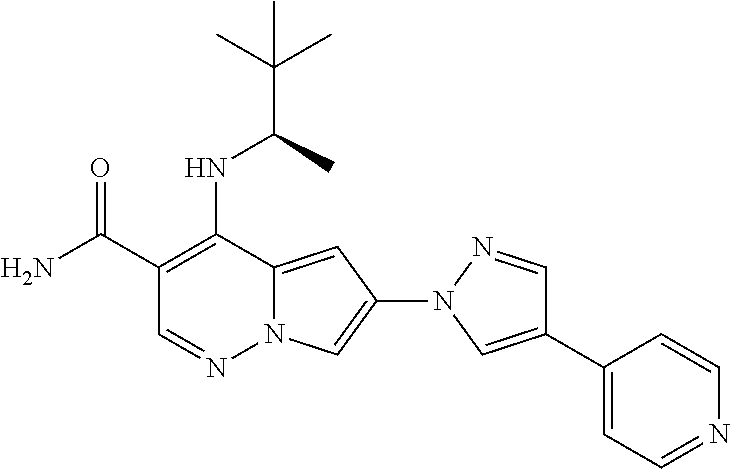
C1(C(=O)N)=C(NC(C)C(C)(C)C)C2=CC(N3C=C(C4=CC=NC=C4)C=N3)=CN2N=C1
